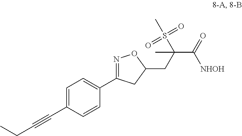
C1=C(C#CCC)C=CC(C2=NOC(CC(C(=O)[NHOH])(S(C)(=O)=O)C)C2)=C1
